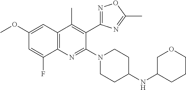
C1(OC)=CC2=C(N=C(N3CCC(NC4COCCC4)CC3)C(C3=NOC(C)=N3)=C2C)C(F)=C1
